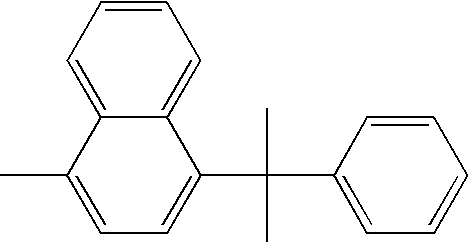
C1=CC=C2C(=C1)C(C(C1=CC=CC=C1)(C)C)=CC=C2C
